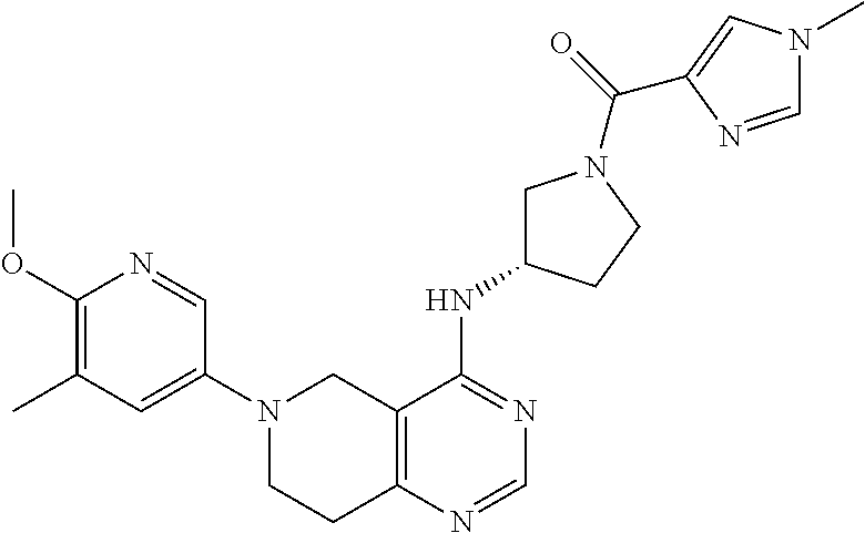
C12=C(N=CN=C1NC1CN(C(C3=CN(C)C=N3)=O)CC1)CCN(C1=CC(C)=C(OC)N=C1)C2
